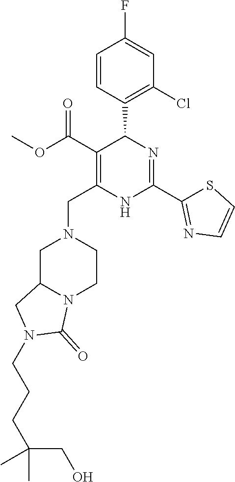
C1(Cl)=C(C2C(C(=O)OC)=C(CN3CC4N(CC3)C(=O)N(CCCC(CO)(C)C)C4)NC(C3=NC=CS3)=N2)C=CC(F)=C1
